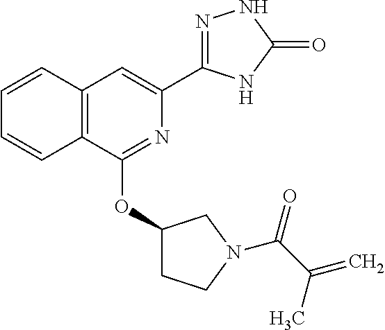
N1=C(OC2CCN(C(C(=C)C)=O)C2)C2=C(C=C1C1=NNC(=O)N1)C=CC=C2
